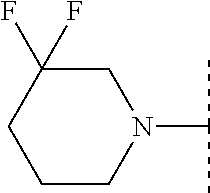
N1(C(C)C)CC(F)(F)CCC1
